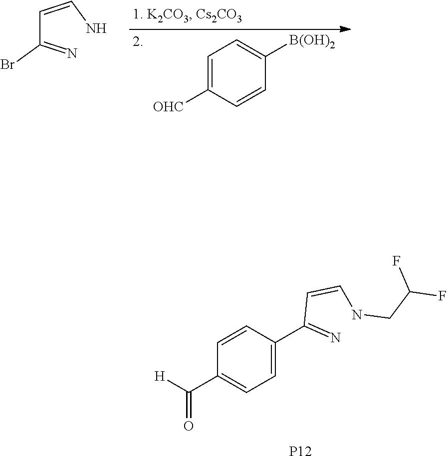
C1=C([OHC])C=CC([B(OH)2])=C1.C(C(=N)Br)=CN.C1=C(C(=N)C=CNCC(F)F)C=CC(C([H])=O)=C1.[P12]
